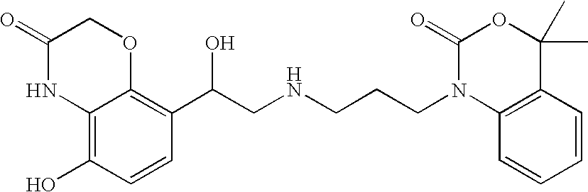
C12=C(O)C=CC(C(CNCCCN3C4=C(C(C)(C)OC3=O)C=CC=C4)O)=C1OCC(=O)N2
